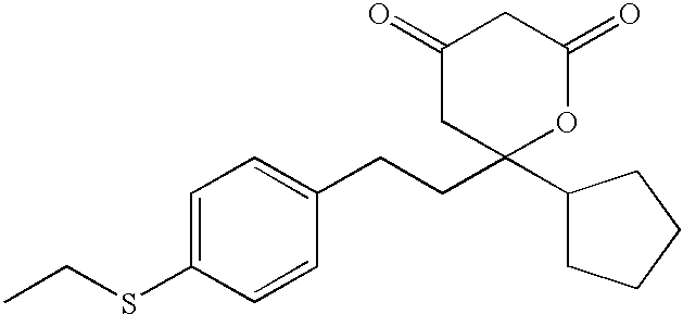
C1(=O)CC(C2CCCC2)(CCC2=CC=C(SCC)C=C2)OC(=O)C1
